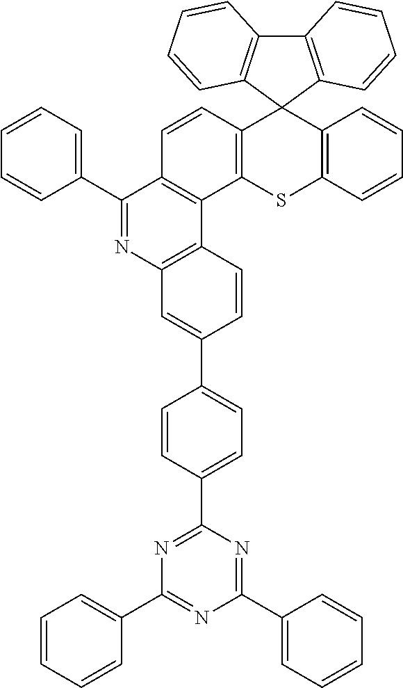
C12=C(C3(C4=C(S1)C1=C(C=C4)C(C4=CC=CC=C4)=NC4=C1C=CC(C1=CC=C(C5=NC(C6=CC=CC=C6)=NC(C6=CC=CC=C6)=N5)C=C1)=C4)C1=C(C4=C3C=CC=C4)C=CC=C1)C=CC=C2
